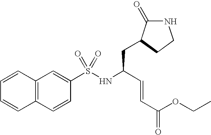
N1C(=O)C(CC(NS(C2=CC3=C(C=C2)C=CC=C3)(=O)=O)C=CC(=O)OCC)CC1
